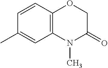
C12=C(N(C)C(=O)CO1)C=C(C)C=C2
